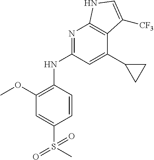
S(C1=CC(OC)=C(NC2=NC3=C(C(C4CC4)=C2)C([CF3])=CN3)C=C1)(=O)(C)=O
